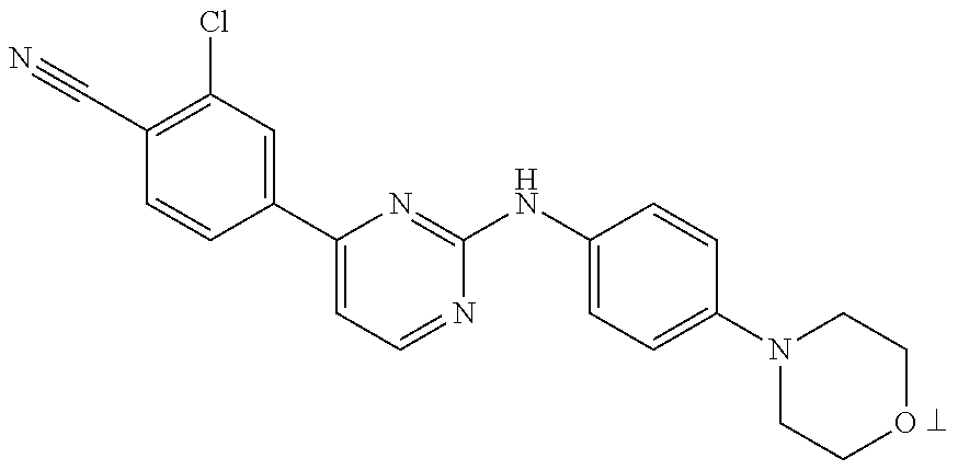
C1(C#N)=C(Cl)C=C(C2=CC=NC(NC3=CC=C(N4CCOCC4)C=C3)=N2)C=C1
